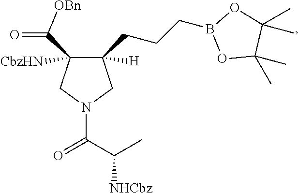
C1([H])(CCCB2OC(C)(C)C(C)(C)O2)C([CbzHN])(C(=O)[OBn])CN(C(C(C)[NHCbz])=O)C1
